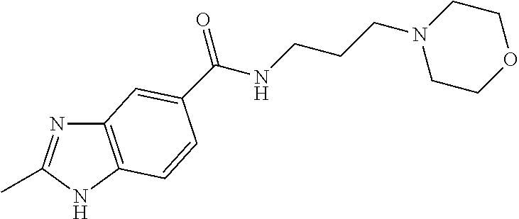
C12=C(NC(C)=N1)C=CC(C(NCCCN1CCOCC1)=O)=C2
